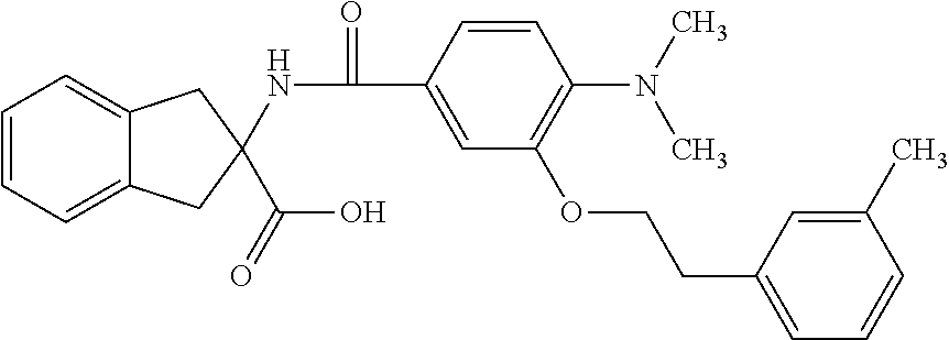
C1=CC(C(=O)NC2(C(O)=O)CC3=CC=CC=C3C2)=CC(OCCC2=CC=CC(C)=C2)=C1N(C)C
